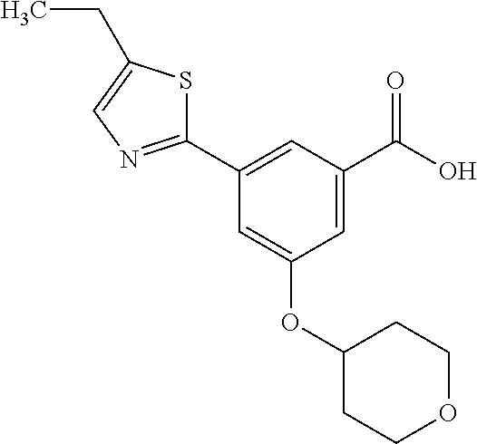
C1=C(C(O)=O)C=C(C2=NC=C(CC)S2)C=C1OC1CCOCC1
